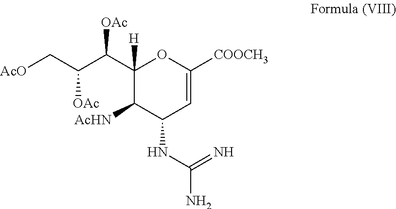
C1(C(C([OAc])C[AcO])[OAc])([H])C([AcHN])C(NC(N)=N)C=C([COOCH3])O1
